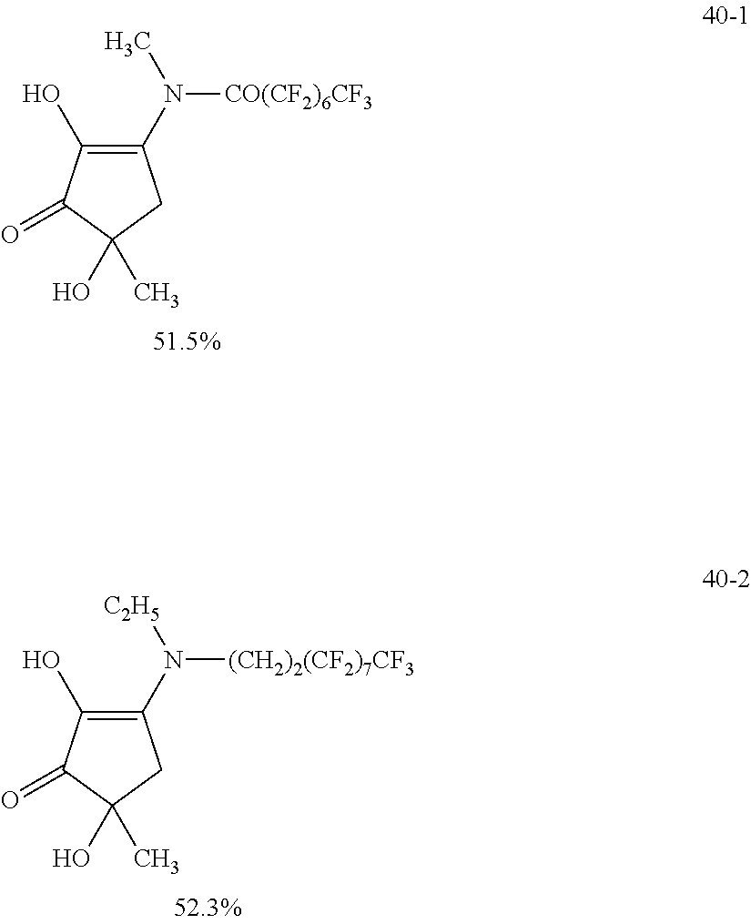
C1(N(C)[CO(CF2)6CF3])=C(O)C(=O)C(O)(C)C1.C1(N([(CH2)2(CF2)7CF3])[C2H5])=C(O)C(=O)C(O)(C)C1
